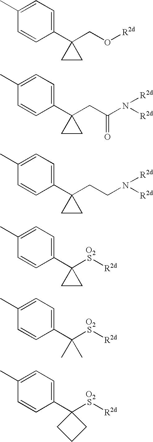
[O2].C1(C)=CC=C(C2(S[R2d])CC2)C=C1.[O2].C1(C)=CC=C(C(S[R2d])(C)C)C=C1.[O2].C1(C)=CC=C(C2(S[R2d])CCC2)C=C1.C1(C)=CC=C(C2(CO[R2d])CC2)C=C1.C1(C)=CC=C(C2(CC(N([R2d])[R2d])=O)CC2)C=C1.C1(C)=CC=C(C2(CCN([R2d])[R2d])CC2)C=C1
